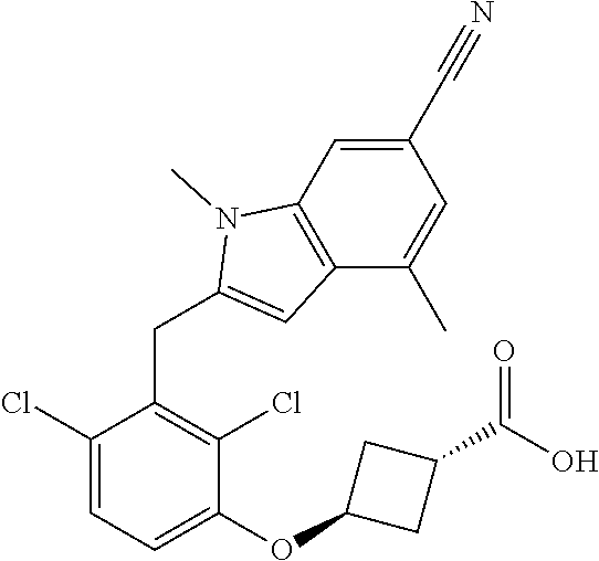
C1(C#N)=CC2=C(C(C)=C1)C=C(CC1=C(Cl)C(OC3CC(C(O)=O)C3)=CC=C1Cl)N2C
